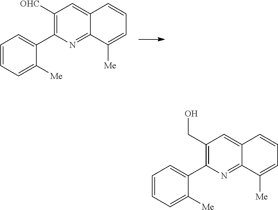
C1([OHC])=C(C2=CC=CC=C2[Me])N=C2C(=C1)C=CC=C2[Me].C1(CO)=C(C2=CC=CC=C2[Me])N=C2C(=C1)C=CC=C2[Me]
